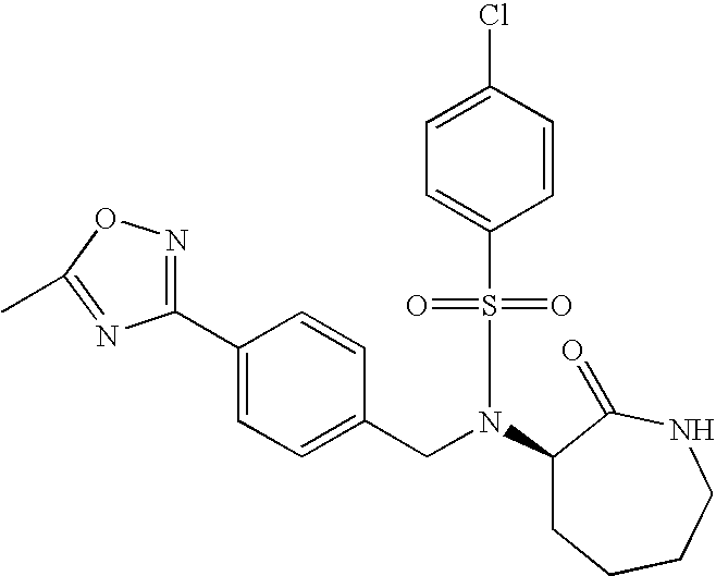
C1(C2=CC=C(CN(C3CCCCNC3=O)S(=O)(=O)C3=CC=C(Cl)C=C3)C=C2)=NOC(C)=N1
